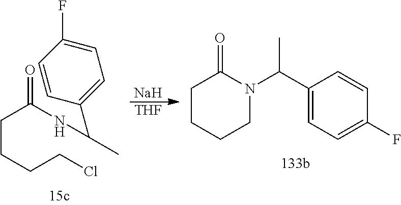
C(CCCCl)C(NC(C)C1=CC=C(F)C=C1)=O.[Na].[THF].C1CCCN(C(C2=CC=C(F)C=C2)C)C1=O
